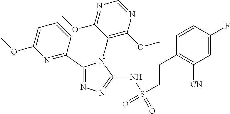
C1(C2=NC(OC)=CC=C2)=NN=C(NS(=O)(CCC2=C([CN])C=C(F)C=C2)=O)N1C1=C(OC)N=CN=C1OC
